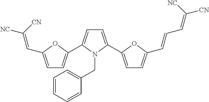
C1=C(C2=CC=C(C=CC=C([CN])[NC])O2)N(CC2=CC=CC=C2)C(C2=CC=C(C=C([NC])[CN])O2)=C1
